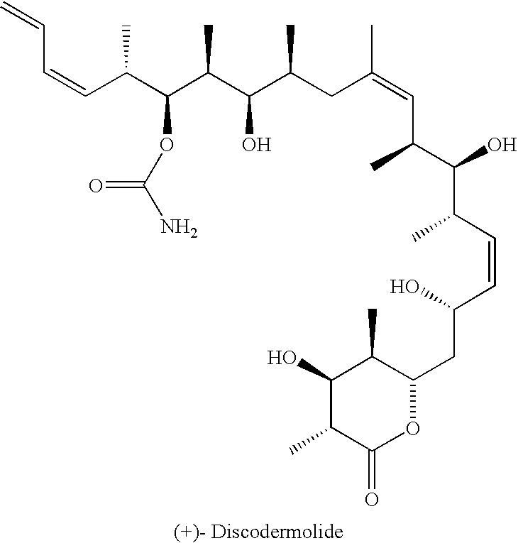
C(C=CC(C(C(C(C(CC(=CC(C)C(O)C(C)C=CC(O)CC1C(C)C(O)C(C)C(=O)O1)C)C)O)C)OC(N)=O)C)=C
